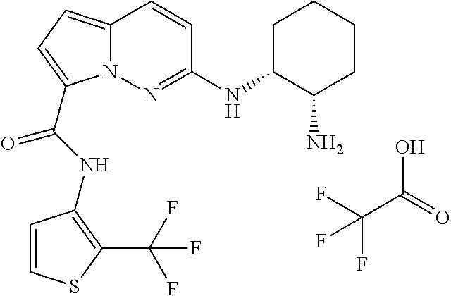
OC(=O)C(F)(F)F.C12=CC=C(C(NC3=C(C(F)(F)F)SC=C3)=O)N1N=C(NC1C(N)CCCC1)C=C2
